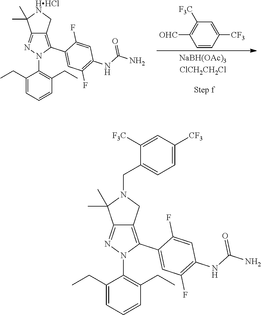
C1([CF3])=CC([F3C])=C([OHC])C=C1.C1(CC)=CC=CC(CC)=C1N1C(C2=CC(F)=C(NC(N)=O)C=C2F)=C2C(=N1)C(C)(C)[HHClN]C2.C1(CC)=CC=CC(CC)=C1N1C(C2=CC(F)=C(NC(N)=O)C=C2F)=C2C(=N1)C(C)(C)N(CC1=CC=C([CF3])C=C1[F3C])C2
